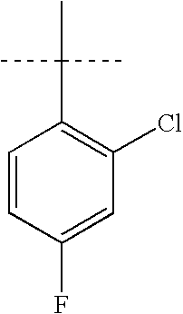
C1=CC(F)=CC(Cl)=C1C(C)(C)C
